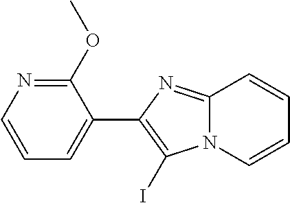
C1=CN=C(OC)C(C2=C(I)N3C(=N2)C=CC=C3)=C1
